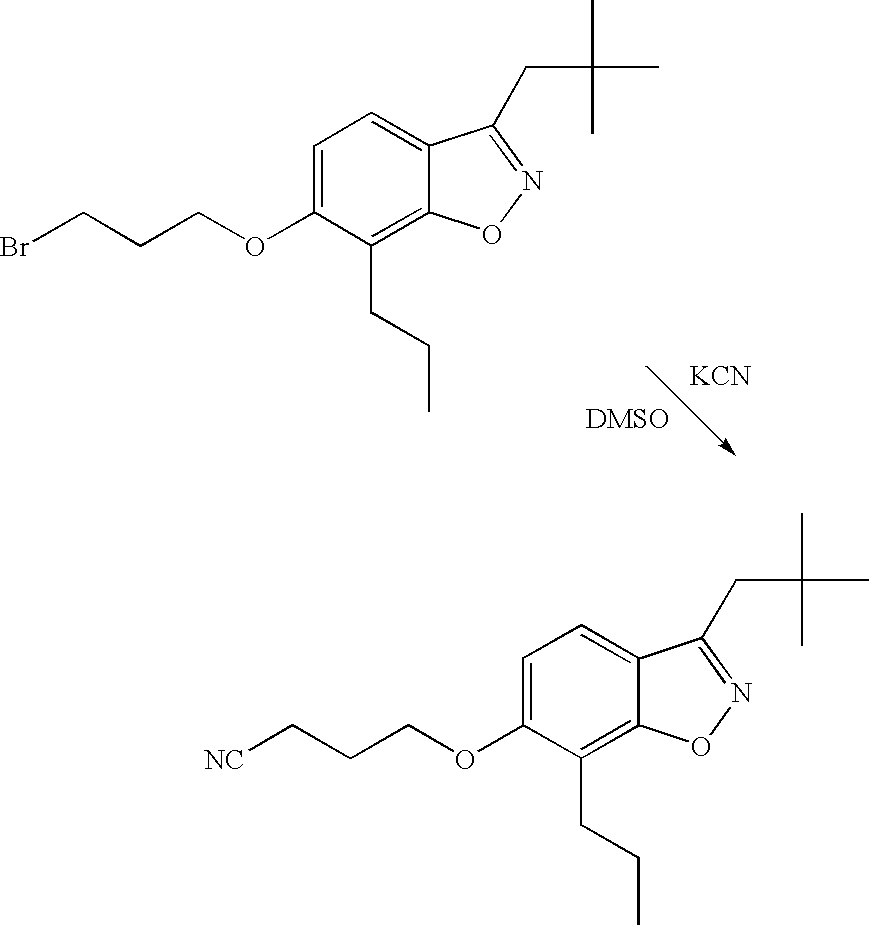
C1=C(OCCCBr)C(CCC)=C2C(=C1)C(CC(C)(C)C)=NO2.[KCN].C1=C(OCCC[NC])C(CCC)=C2C(=C1)C(CC(C)(C)C)=NO2
